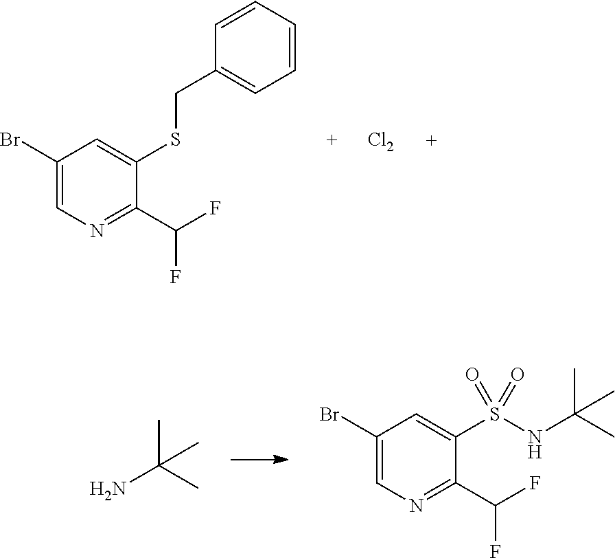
C1(Br)=CN=C(C(F)F)C(SCC2=CC=CC=C2)=C1.[Cl2].NC(C)(C)C.C1(Br)=CN=C(C(F)F)C(S(NC(C)(C)C)(=O)=O)=C1
